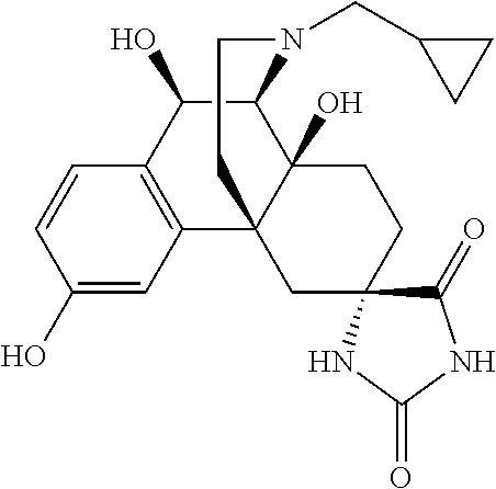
C1(O)C2C3(O)C(C4=C1C=CC(O)=C4)(CC1(CC3)C(=O)NC(=O)N1)CCN2CC1CC1
